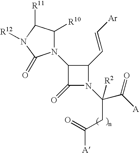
C1(C=C[Ar])C(N2C([R10])C([R11])N([R12])C2=O)C(=O)N1C(C([A])=O)(CC([A])=O)[R2]
